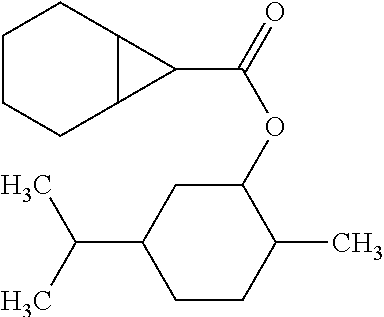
C1CCC2C(C1)C2C(=O)OC1CC(C(C)C)CCC1C
